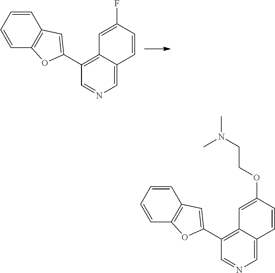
C1=CC=CC2=C1C=C(C1=C3C(=CN=C1)C=CC(F)=C3)O2.C1=CC=CC2=C1C=C(C1=C3C(=CN=C1)C=CC(OCCN(C)C)=C3)O2
